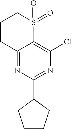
C12=NC(C3CCCC3)=NC(Cl)=C1S(=O)(=O)CCC2
